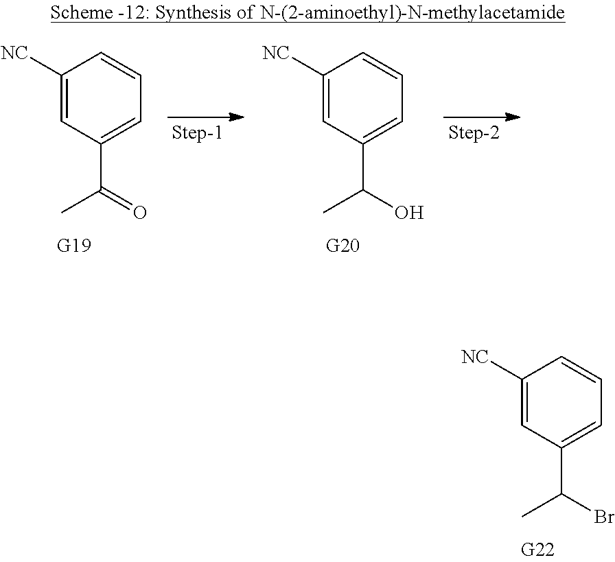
C1([NC])=CC(C(Br)C)=CC=C1.C1([NC])=CC(C(=O)C)=CC=C1.C1([NC])=CC(C(O)C)=CC=C1
